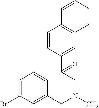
C1=CC=CC2=C1C=CC(C(CN(CC1=CC(Br)=CC=C1)C)=O)=C2
